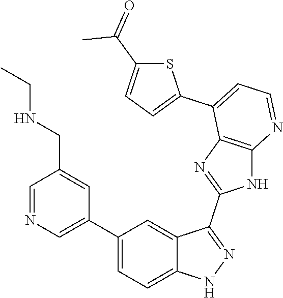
C1=NC=C(C2=CC=C3C(=C2)C(C2=NC4=C(N2)N=CC=C4C2=CC=C(C(C)=O)S2)=NN3)C=C1CNCC
